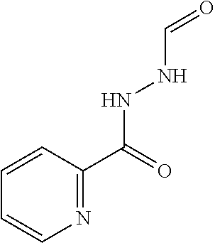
N1=C(C(NNC=O)=O)C=CC=C1
